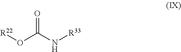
[R22]OC(N[R33])=O
